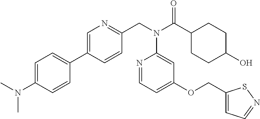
C1=C(N(C)C)C=CC(C2=CN=C(CN(C(C3CCC(O)CC3)=O)C3=CC(OCC4=CC=NS4)=CC=N3)C=C2)=C1
